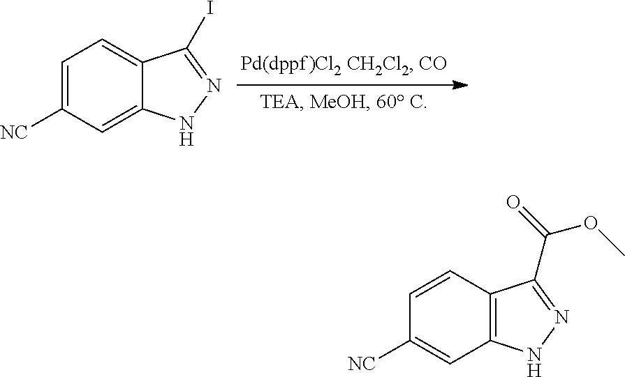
C1=C([NC])C=C2C(=C1)C(I)=NN2.C1=CC2=C(C=C1[NC])NN=C2C(OC)=O
